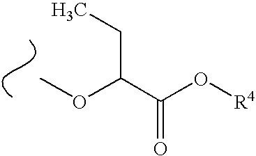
COC(C(O[R4])=O)CC
